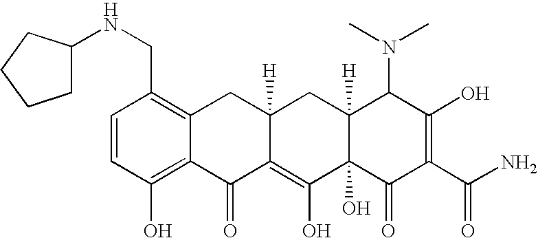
C1=CC(CNC2CCCC2)=C2C(=C1O)C(=O)C1=C(O)C3(O)C([H])(CC1([H])C2)C(N(C)C)C(O)=C(C(N)=O)C3=O
